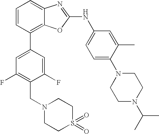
C1=CC(C2=CC(F)=C(CN3CCS(=O)(=O)CC3)C(F)=C2)=C2C(=C1)N=C(NC1=CC=C(N3CCN(C(C)C)CC3)C(C)=C1)O2
